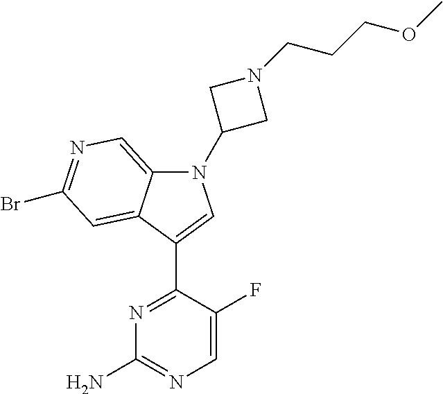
N1=C(C2=CN(C3CN(CCCOC)C3)C3=CN=C(Br)C=C32)C(F)=CN=C1N
